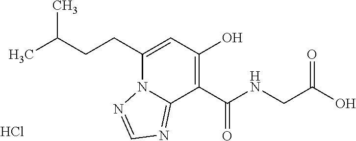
C(CCC1=CC(O)=C(C(NCC(O)=O)=O)C2=NC=NN12)(C)C.Cl
